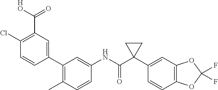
C1=CC(C)=C(C2=CC(C(=O)[HO])=C(Cl)C=C2)C=C1NC(C1(C2=CC3=C(C=C2)OC(F)(F)O3)CC1)=O
